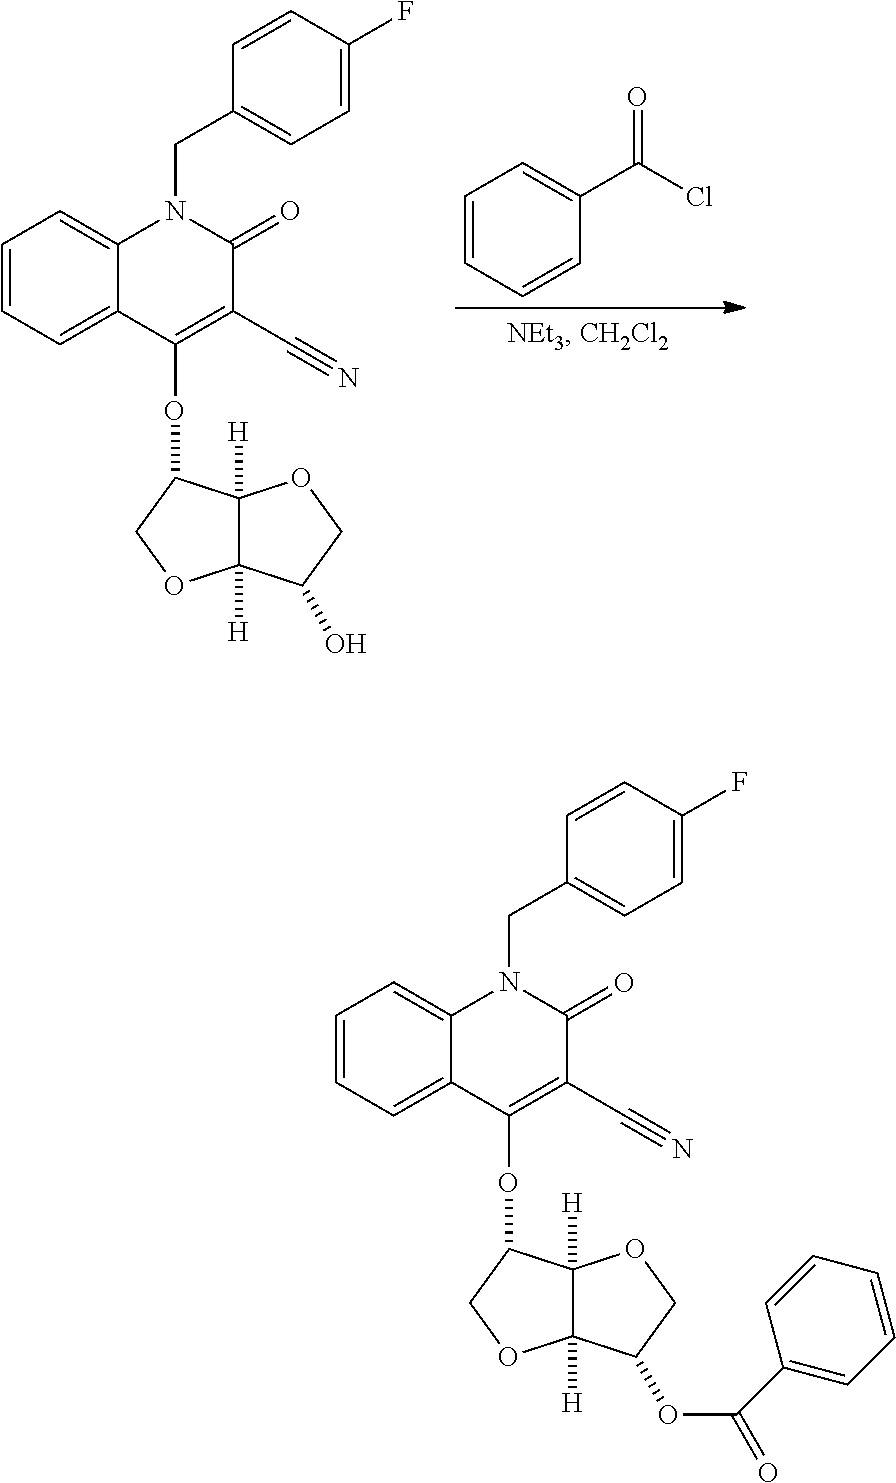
C1(C(Cl)=O)=CC=CC=C1.C12([H])C([H])(OCC1O)C(OC1=C(C#N)C(=O)N(CC3=CC=C(F)C=C3)C3=CC=CC=C31)CO2.C12([H])C([H])(OCC1OC(=O)C1=CC=CC=C1)C(OC1=C(C#N)C(=O)N(CC3=CC=C(F)C=C3)C3=CC=CC=C31)CO2
